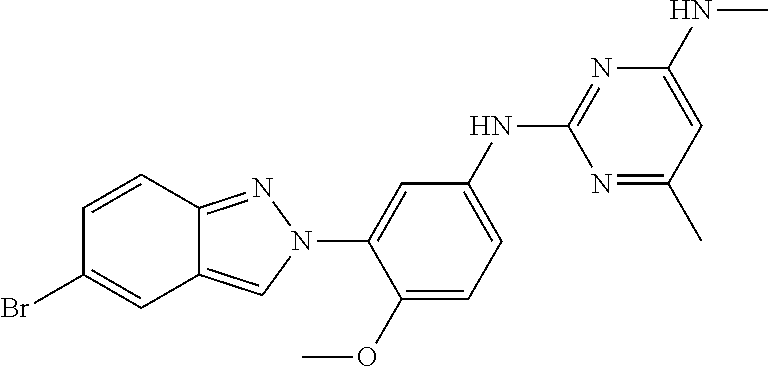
C1(OC)=CC=C(NC2=NC(NC)=CC(C)=N2)C=C1N1N=C2C(=C1)C=C(Br)C=C2
